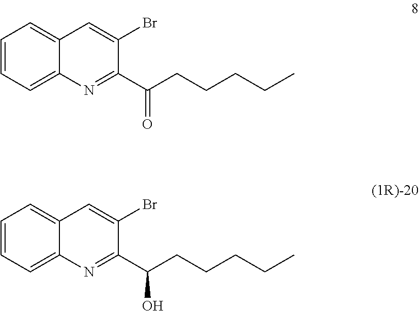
C(C1=NC2=CC=CC=C2C=C1Br)(=O)CCCCC.C(C1=NC2=CC=CC=C2C=C1Br)(O)CCCCC
